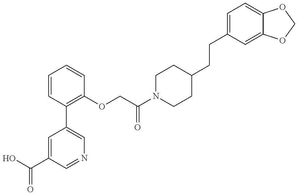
C1=C(C(O)=O)C=NC=C1C1=C(OCC(N2CCC(CCC3=CC=C4C(=C3)OCO4)CC2)=O)C=CC=C1
